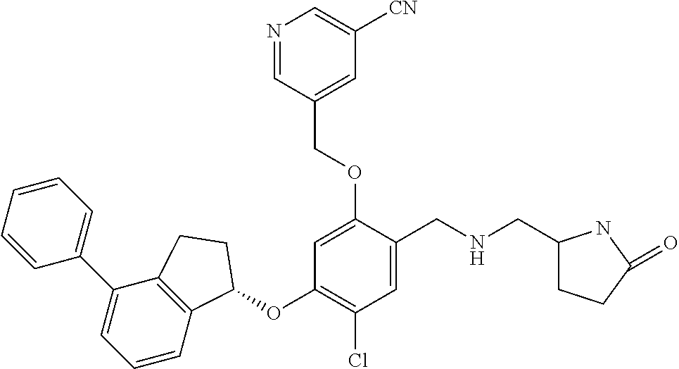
C1=CC=CC=C1C1=CC=CC2=C1CCC2OC1=C(Cl)C=C(CNCC2CCC(=O)N2)C(OCC2=CC([CN])=CN=C2)=C1
